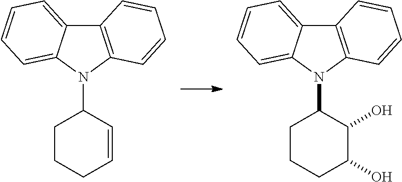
C12=C(N(C3CCCC=C3)C3=CC=CC=C13)C=CC=C2.C12=C(N(C3CCCC(O)C3O)C3=CC=CC=C13)C=CC=C2
